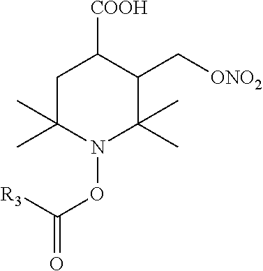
O(C(=O)[R3])N1C(C)(C)CC([COOH])C(C[ONO2])C1(C)C
